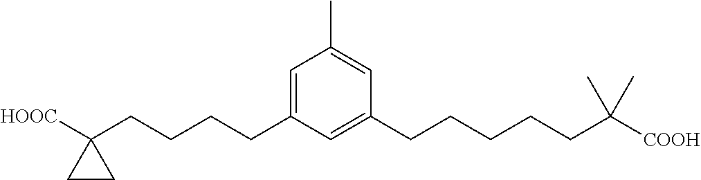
C1=C(CCCCC2([HOOC])CC2)C=C(CCCCCC([COOH])(C)C)C=C1C
